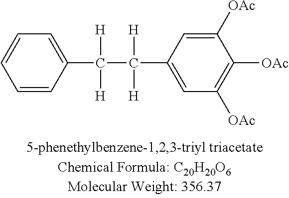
C1=CC(C([H])([H])C([H])([H])C2=CC([OAc])=C([OAc])C([OAc])=C2)=CC=C1
